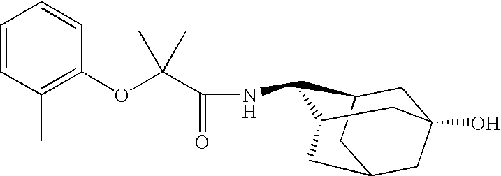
C1=CC(C)=C(OC(C(NC2C3CC4(O)CC(CC2C4)C3)=O)(C)C)C=C1
